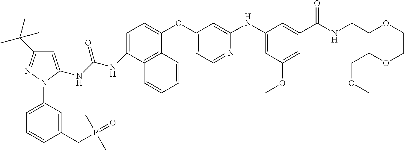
C1=C(NC(NC2=CC=C(OC3=CC=NC(NC4=CC(OC)=CC(C(NCCOCCOCCOC)=O)=C4)=C3)C3=C2C=CC=C3)=O)N(C2=CC=CC(CP(=O)(C)C)=C2)N=C1C(C)(C)C
